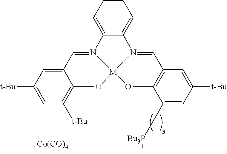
[Co(CO)4-].C12=CC=CC=C1N1=CC3=C(O[M]14OC1=C([t-Bu])C=C([t-Bu])C=C1C=N24)C(C[Bu3P])=CC([t-Bu])=C3
